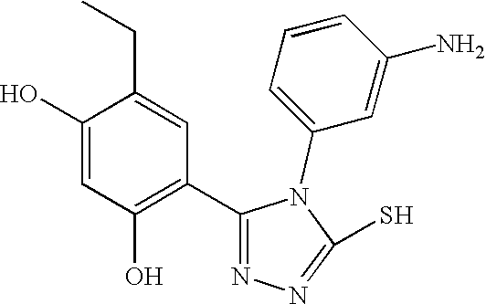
C1=C(O)C(CC)=CC(C2=NN=C(S)N2C2=CC=CC(N)=C2)=C1O
